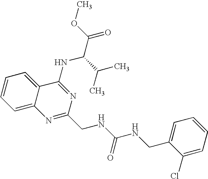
C12=CC=CC=C1C(NC(C(=O)OC)C(C)C)=NC(CNC(NCC1=CC=CC=C1Cl)=O)=N2
